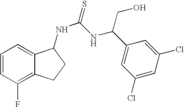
C1=CC(F)=C2C(=C1)C(NC(NC(CO)C1=CC(Cl)=CC(Cl)=C1)=S)CC2
